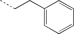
C(C1=CC=CC=C1)CC
